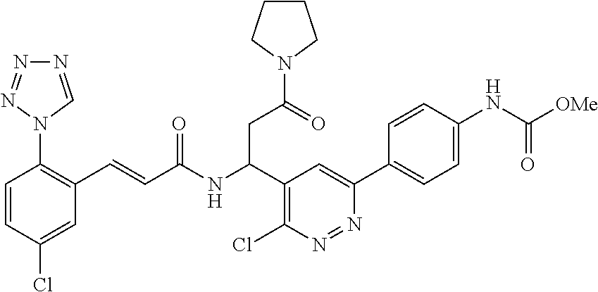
C1=CC(Cl)=CC(C=CC(NC(C2=C(Cl)N=NC(C3=CC=C(NC([OMe])=O)C=C3)=C2)CC(=O)N2CCCC2)=O)=C1N1N=NN=C1
